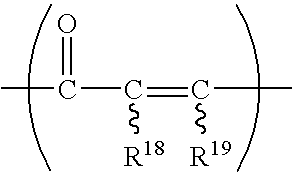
CC(=O)C(=C(C)[R19])[R18]
